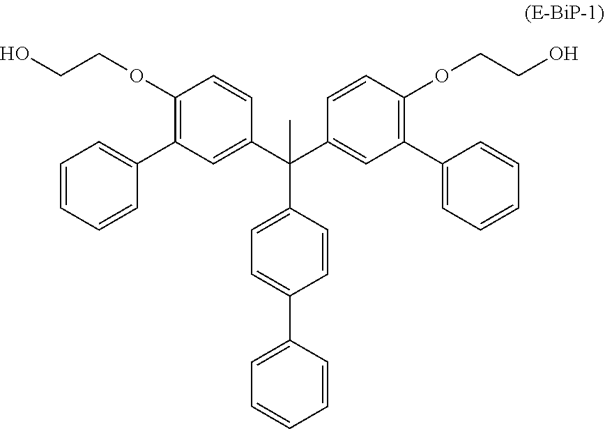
C1=CC=CC(C2=C(OCCO)C=CC(C(C3=CC(C4=CC=CC=C4)=C(OCCO)C=C3)(C)C3=CC=C(C4=CC=CC=C4)C=C3)=C2)=C1
